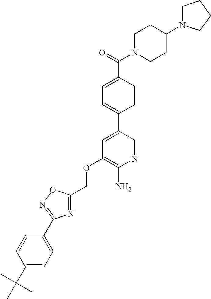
C(OC1=C(N)N=CC(C2=CC=C(C(=O)N3CCC(N4CCCC4)CC3)C=C2)=C1)C1=NC(C2=CC=C(C(C)(C)C)C=C2)=NO1
